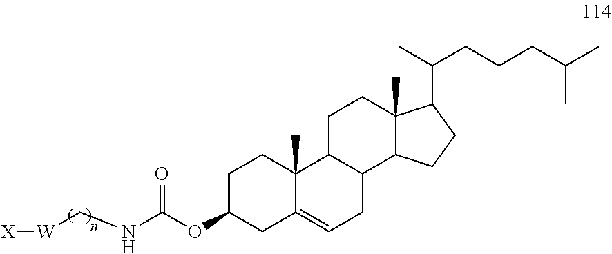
C1C(OC(=O)NC[W][X])CC2=CCC3C(C2(C)C1)CCC1(C)C3CCC1C(CCCC(C)C)C
